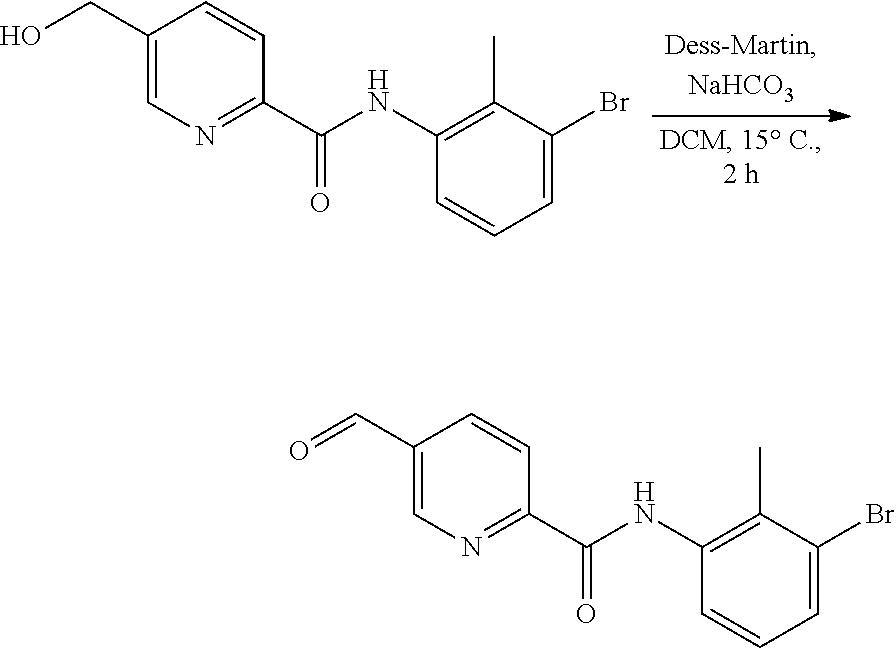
C1(CO)=CN=C(C(=O)NC2=C(C)C(Br)=CC=C2)C=C1.C1(C=O)=CN=C(C(=O)NC2=C(C)C(Br)=CC=C2)C=C1
